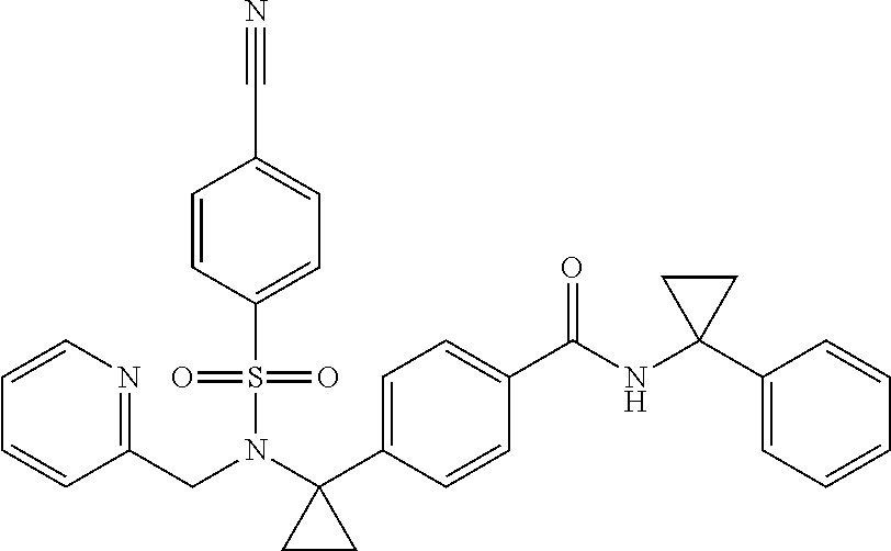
N(S(C1=CC=C(C#N)C=C1)(=O)=O)(C1(C2=CC=C(C(NC3(C4=CC=CC=C4)CC3)=O)C=C2)CC1)CC1=NC=CC=C1
